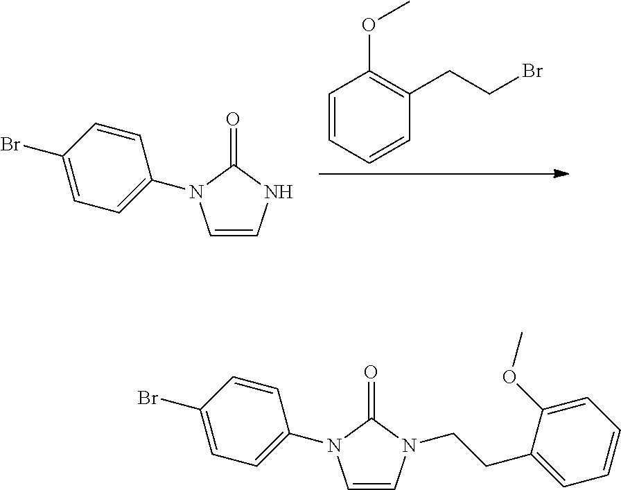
C1=CC=CC(CCBr)=C1OC.C1=CC(Br)=CC=C1N1C=CNC1=O.C1=CC(Br)=CC=C1N1C=CN(CCC2=CC=CC=C2OC)C1=O
